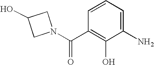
OC1CN(C(C2=C(O)C(N)=CC=C2)=O)C1
